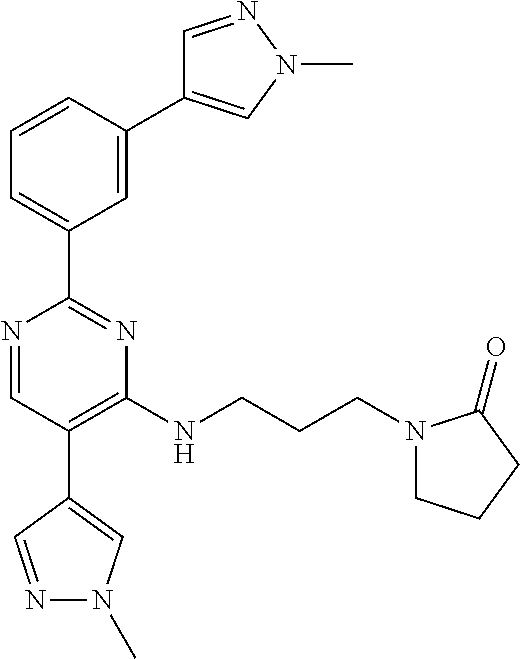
N1=CC(C2=CN(C)N=C2)=C(NCCCN2CCCC2=O)N=C1C1=CC=CC(C2=CN(C)N=C2)=C1
